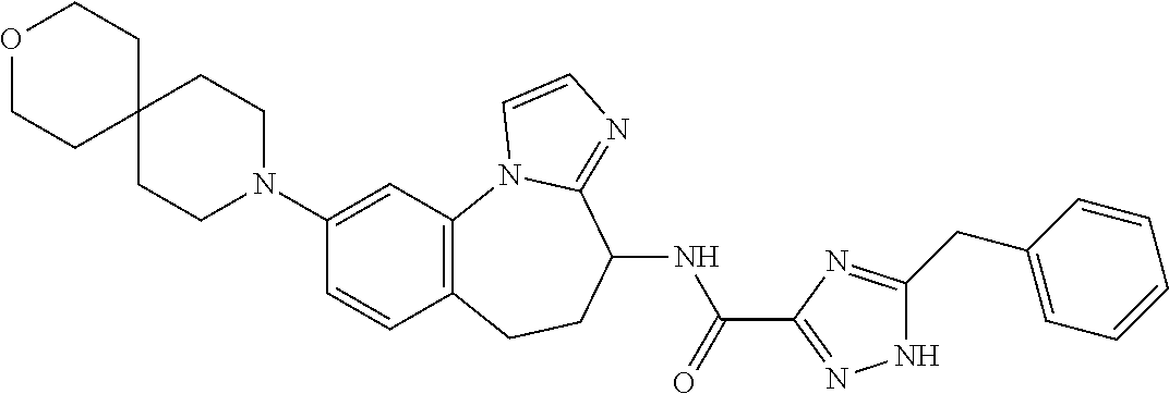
C1(N2CCC3(CC2)CCOCC3)=CC2=C(C=C1)CCC(NC(=O)C1=NNC(CC3=CC=CC=C3)=N1)C1=NC=CN21
